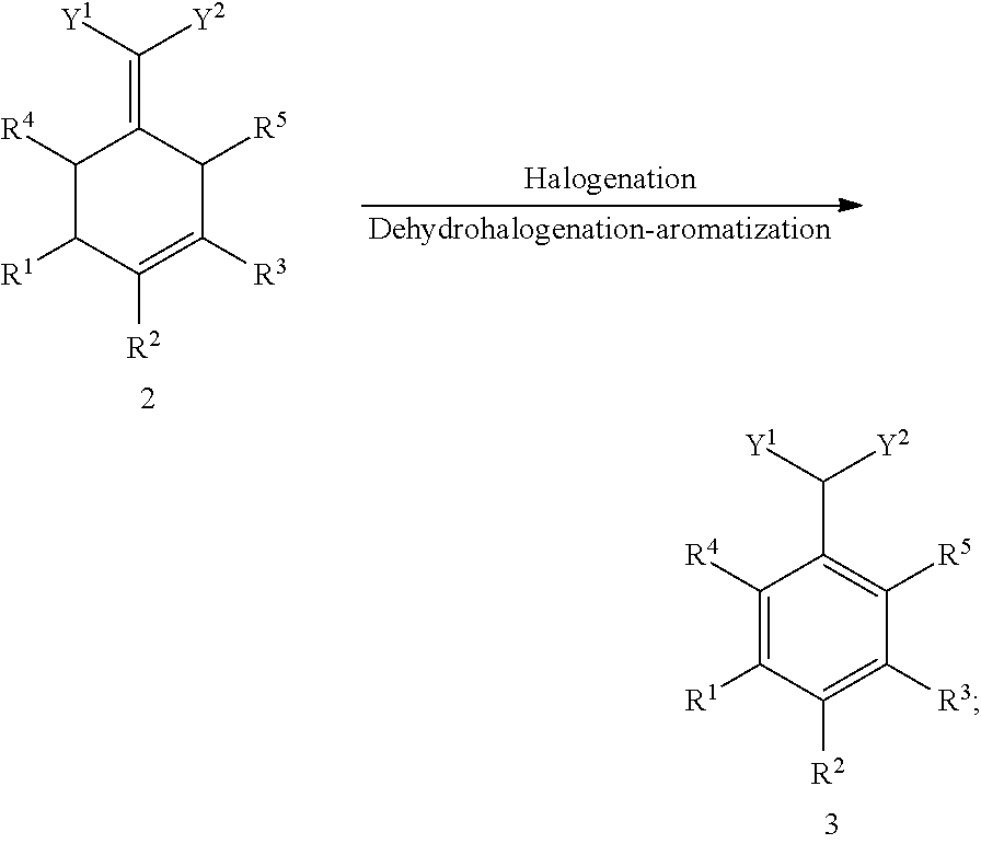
C(C1=C([R5])C([R3])=C([R2])C([R1])=C1[R4])([Y1])[Y2].C(=C1C([R4])C([R1])C([R2])=C([R3])C1[R5])([Y1])[Y2]
